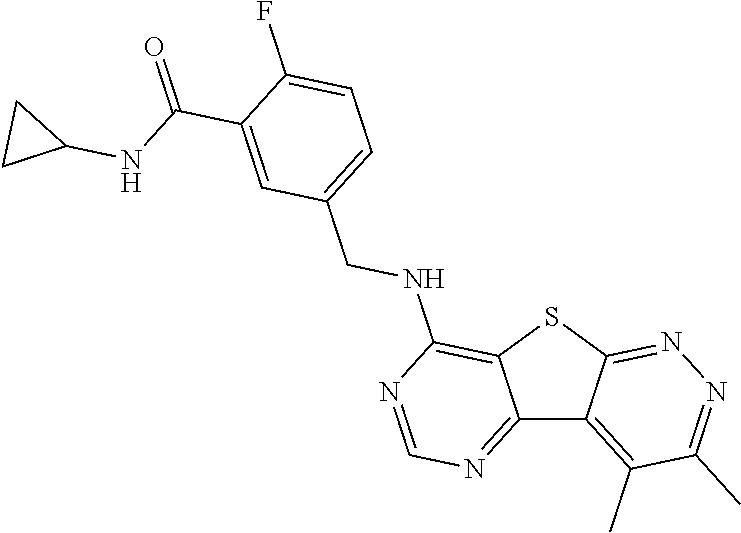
C12=NC=NC(NCC3=CC=C(F)C(C(NC4CC4)=O)=C3)=C1SC1=NN=C(C)C(C)=C21
